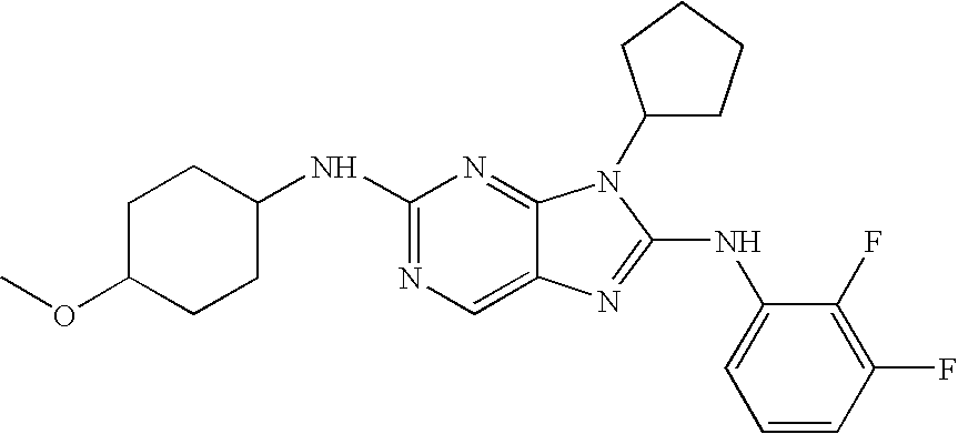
C1(NC2=NC=C3C(=N2)N(C2CCCC2)C(NC2=CC=CC(F)=C2F)=N3)CCC(OC)CC1
